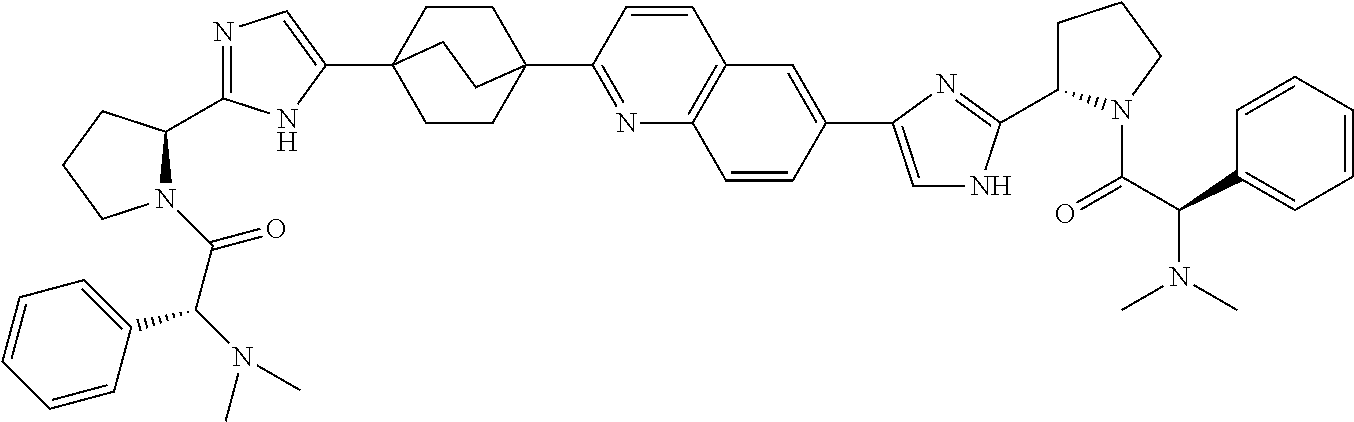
C(=O)(C(N(C)C)C1=CC=CC=C1)N1C(C2=NC=C(C34CCC(C5=NC6=C(C=C5)C=C(C5=CNC(C7CCCN7C(C(C7=CC=CC=C7)N(C)C)=O)=N5)C=C6)(CC3)CC4)N2)CCC1
